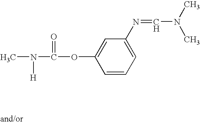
C1=CC=C(N=CN(C)C)C=C1OC(N(C)[H])=O
